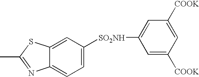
CC1=NC2=CC=C([SO2NH]C3=CC([COOK])=CC([COOK])=C3)C=C2S1
